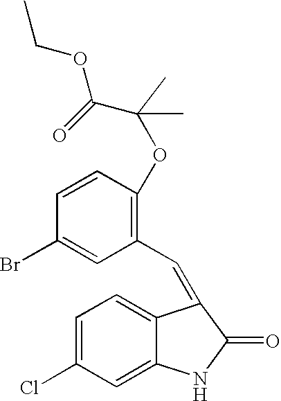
C1(C=C2C3=CC=C(Cl)C=C3NC2=O)=C(OC(C(OCC)=O)(C)C)C=CC(Br)=C1
